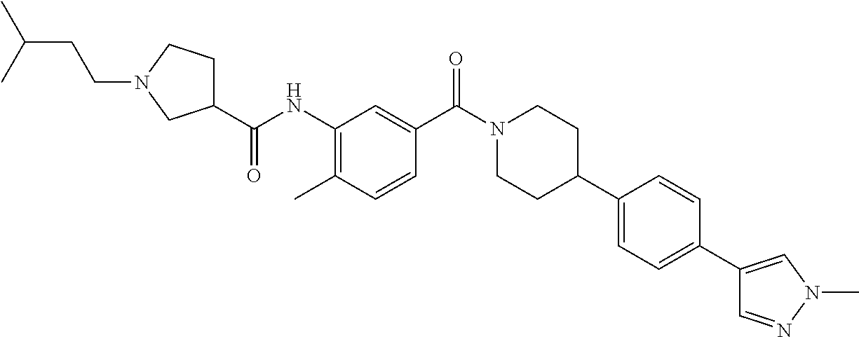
C(N1CC(C(NC2=C(C)C=CC(C(=O)N3CCC(C4=CC=C(C5=CN(C)N=C5)C=C4)CC3)=C2)=O)CC1)CC(C)C
